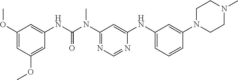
C1(OC)=CC(OC)=CC(NC(N(C2=NC=NC(NC3=CC=CC(N4CCN(C)CC4)=C3)=C2)C)=O)=C1
